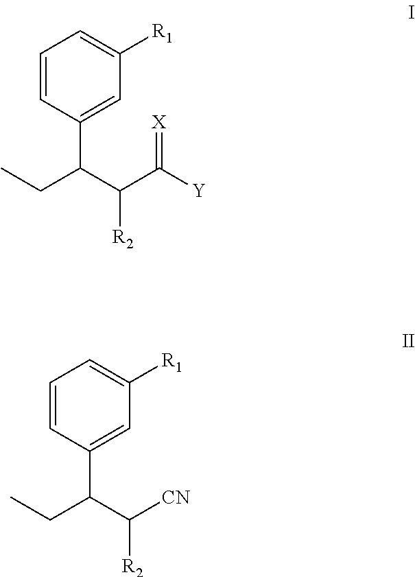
C1=CC(C(C(C([Y])=[X])[R2])CC)=CC([R1])=C1.C1=CC(C(C([CN])[R2])CC)=CC([R1])=C1
